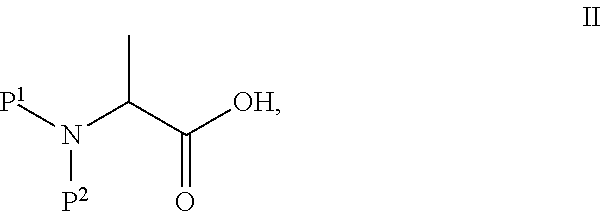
[P1]N(C(C([OH])=O)C)[P2]
